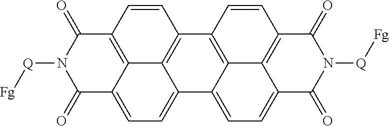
C12=C3C(=CC=C4C3=C(C=C1)C1=C3C4=CC=C4C3=C(C=C1)C(=O)N([Q][Fg])C4=O)C(=O)N([Q][Fg])C2=O
